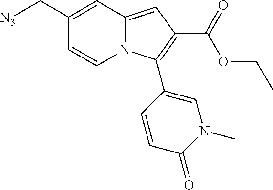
C1(C[N3])=CC2=CC(C(=O)OCC)=C(C3=CN(C)C(=O)C=C3)N2C=C1
